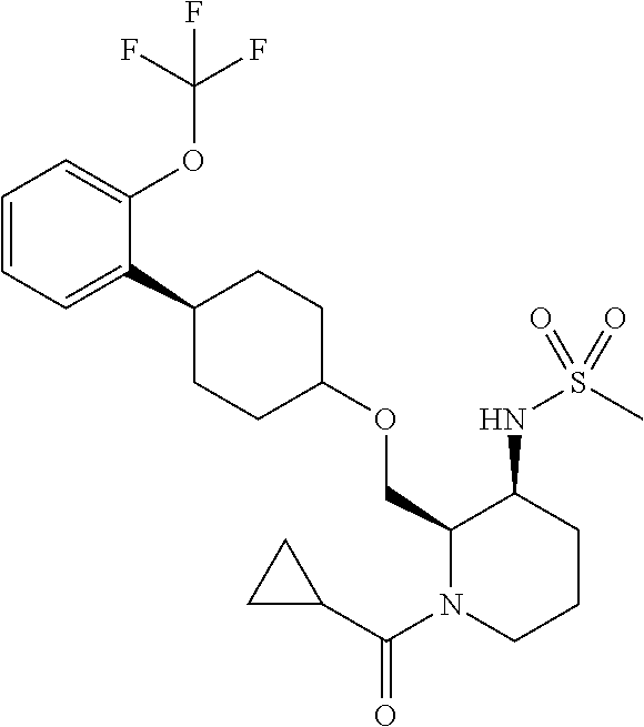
C1(C2CCC(OCC3N(C(C4CC4)=O)CCCC3NS(C)(=O)=O)CC2)=CC=CC=C1OC(F)(F)F
